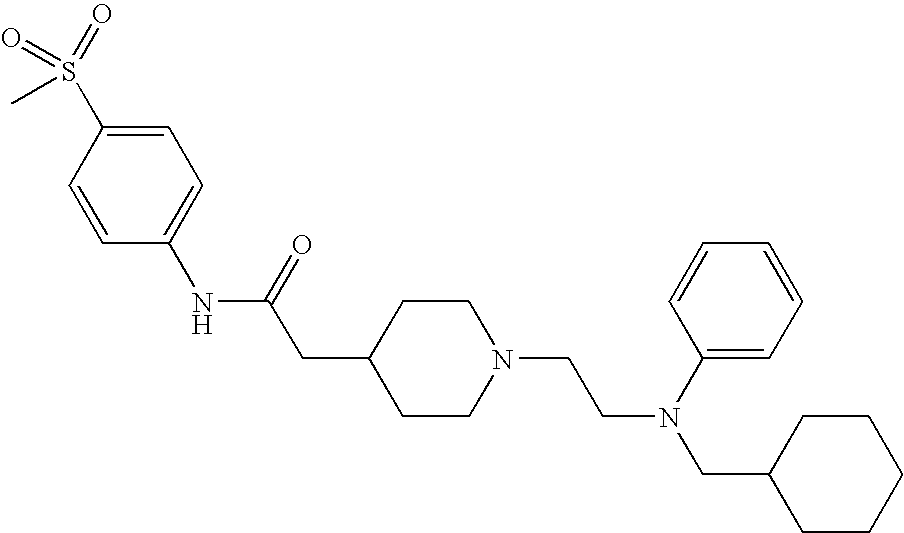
S(C)(=O)(=O)C1=CC=C(NC(CC2CCN(CCN(CC3CCCCC3)C3=CC=CC=C3)CC2)=O)C=C1
